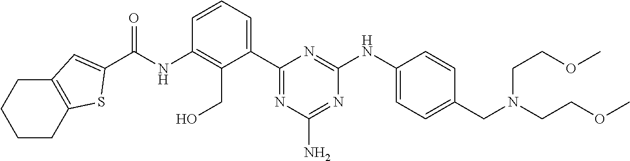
N(C1=C(CO)C(C2=NC(N)=NC(NC3=CC=C(CN(CCOC)CCOC)C=C3)=N2)=CC=C1)C(=O)C1=CC2=C(CCCC2)S1
